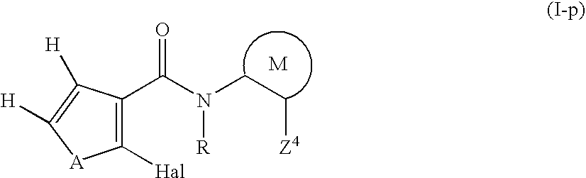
C1([Hal])=C(C(N(CC[Z4])[R])=O)C([H])=C([H])[A]1
